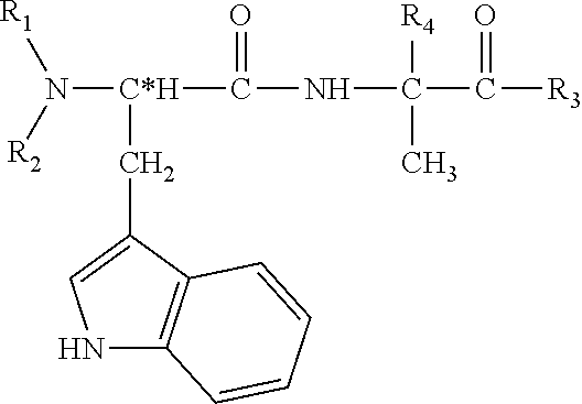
N1C2=C(C(C[C*H](N([R1])[R2])C(NC(C([R3])=O)([R4])C)=O)=C1)C=CC=C2
